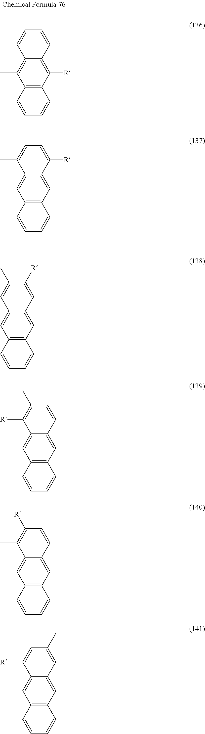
C12=C(C)C3=C(C([R])=C1C=CC=C2)C=CC=C3.C12=CC3=C(C=C1C([R])=CC=C2C)C=CC=C3.C12=CC3=C(C=C1C=C([R])C(C)=C2)C=CC=C3.C12=CC3=C(C=C1C=CC(C)=C2[R])C=CC=C3.C12=CC3=C(C=C1C=CC([R])=C2C)C=CC=C3.C12=CC3=C(C=C1C=C(C)C=C2[R])C=CC=C3
